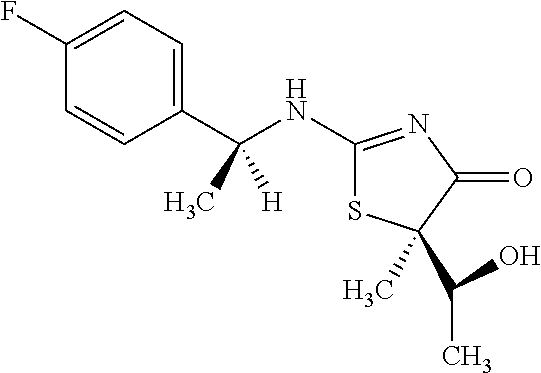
C1(NC(C2=CC=C(F)C=C2)(C)[H])=NC(=O)C(C(C)O)(C)S1
